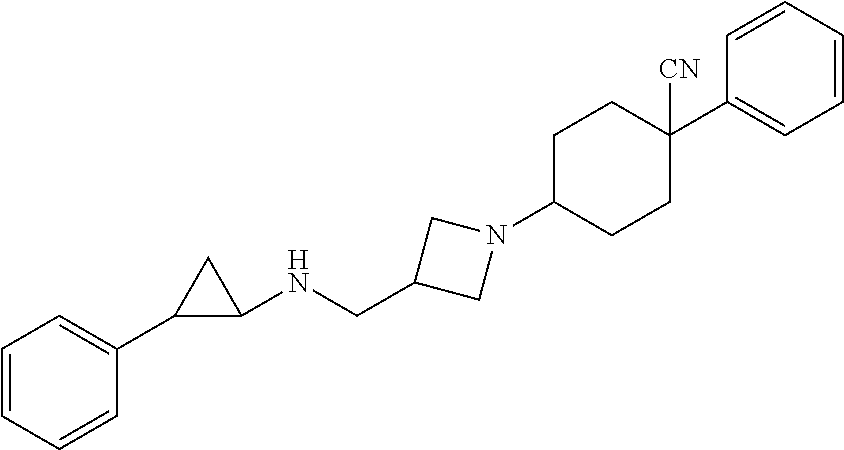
C1=CC=CC(C2C(NCC3CN(C4CCC(C5=CC=CC=C5)([CN])CC4)C3)C2)=C1
